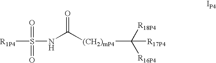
[R1P4]S(NC(=O)[(CH2)mP4]C([R17P4])([R18P4])[R16P4])(=O)=O
